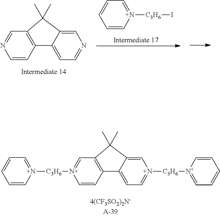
C1(C)(C)C2=C(C3=CC=NC=C13)C=CN=C2.C1=C[N+]([C3H6]I)=CC=C1.C1(C)(C)C2=C(C3=CC=[N+]([C3H6][N+]4=CC=CC=C4)C=C13)C=C[N+]([C3H6][N+]1=CC=CC=C1)=C2
